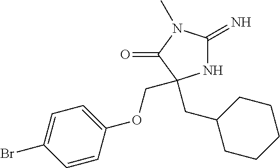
N1C(=N)N(C)C(=O)C1(CC1CCCCC1)COC1=CC=C(Br)C=C1
